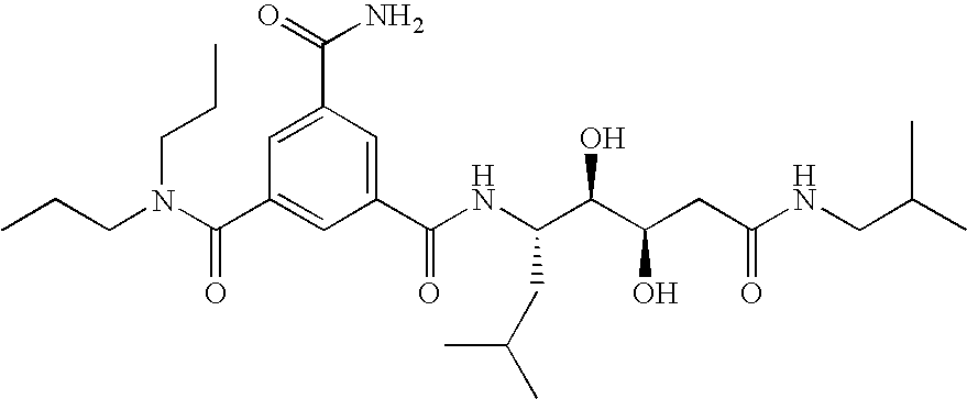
CCCN(C(C1=CC(C(NC(C(C(CC(NCC(C)C)=O)O)O)CC(C)C)=O)=CC(C(=O)N)=C1)=O)CCC
